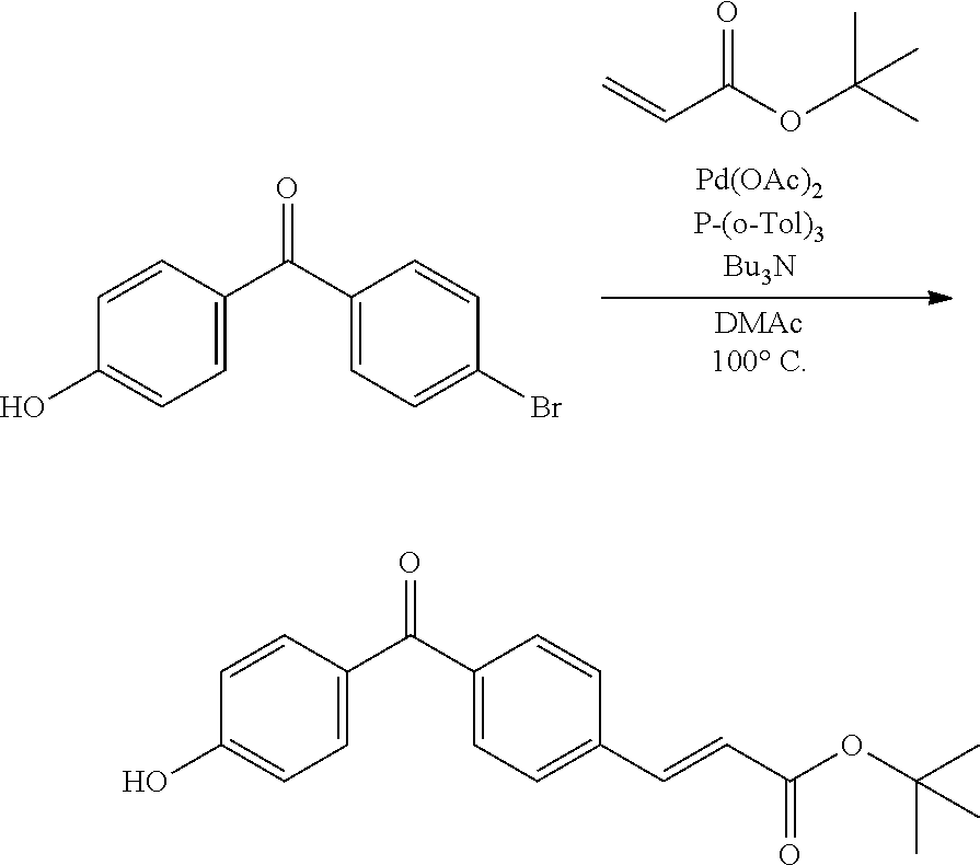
C(C(OC(C)(C)C)=O)=CC1=CC=C(C(C2=CC=C(O)C=C2)=O)C=C1.C1=C(C(C2=CC=C(Br)C=C2)=O)C=CC(O)=C1.C=CC(OC(C)(C)C)=O
